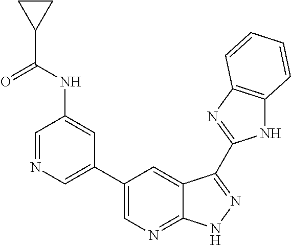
N1C2=C(N=C1C1=NNC3=NC=C(C4=CN=CC(NC(C5CC5)=O)=C4)C=C31)C=CC=C2
